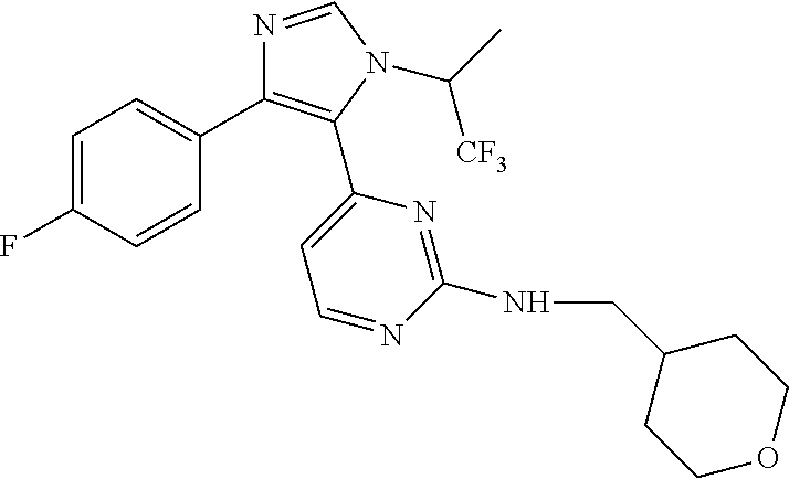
C1=C(F)C=CC(C2=C(C3=CC=NC(NCC4CCOCC4)=N3)N(C(C)[CF3])C=N2)=C1
